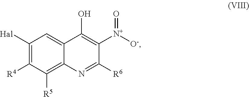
[Hal]C1=C([R4])C([R5])=C2C(=C1)C(O)=C([N+]([O-])=O)C([R6])=N2
